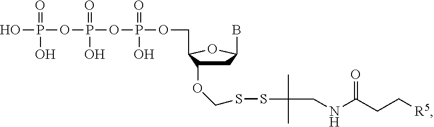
OP(OP(OP(=O)(O)OCC1C(OCSSC(CNC(CC[R5])=O)(C)C)CC(B)O1)(=O)O)(=O)O
